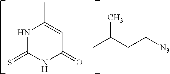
N1C(=S)NC(=O)C=C1C.CC(CC[N3])C
